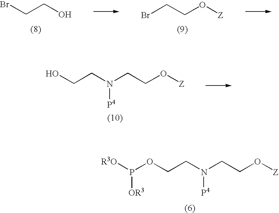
BrCCO.BrCCO[Z].OCCN(CCO[Z])[P4].[R3O]P(OCCN(CCO[Z])[P4])[OR3]
